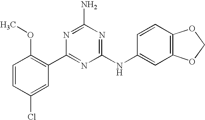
C1=CC(Cl)=CC(C2=NC(NC3=CC4=C(C=C3)OCO4)=NC(N)=N2)=C1OC
